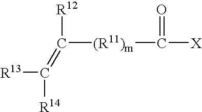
[R13]C([R14])=C([R12])[(R11)m]C([X])=O
